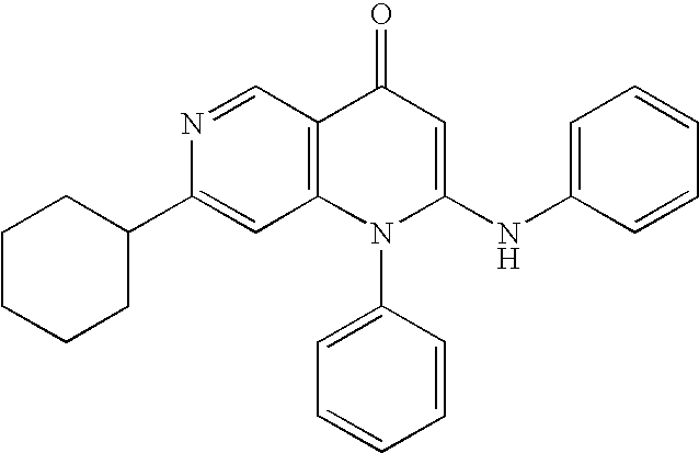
C1(C2=CC3=C(C=N2)C(=O)C=C(NC2=CC=CC=C2)N3C2=CC=CC=C2)CCCCC1
